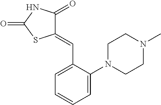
C1(=CC2=CC=CC=C2N2CCN(C)CC2)C(=O)NC(=O)S1
